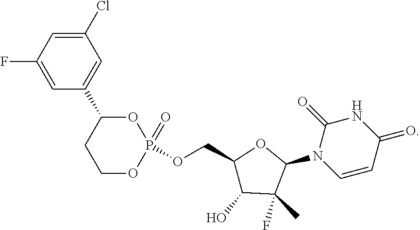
C1=C(Cl)C=C(C2CCOP(=O)(OCC3C(O)C(C)(F)C(N4C=CC(=O)NC4=O)O3)O2)C=C1F
